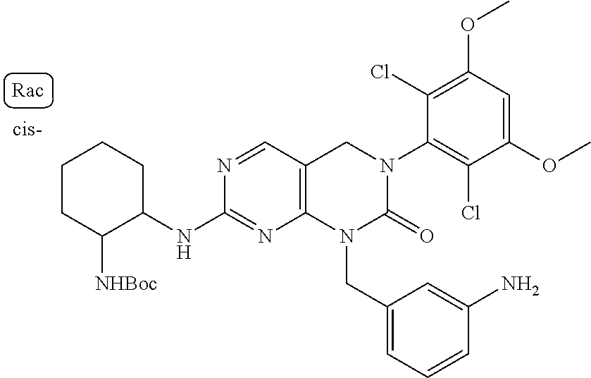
C1(NC2C([NHBoc])CCCC2)=NC2=C(C=N1)CN(C1=C(Cl)C(OC)=CC(OC)=C1Cl)C(=O)N2CC1=CC=CC(N)=C1
